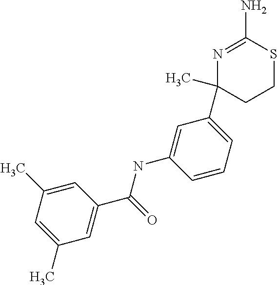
N(C1=CC(C2(C)CCSC(N)=N2)=CC=C1)C(C1=CC(C)=CC(C)=C1)=O
